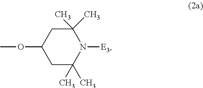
C1C(C)(C)N([E3])C(C)(C)CC1OC
